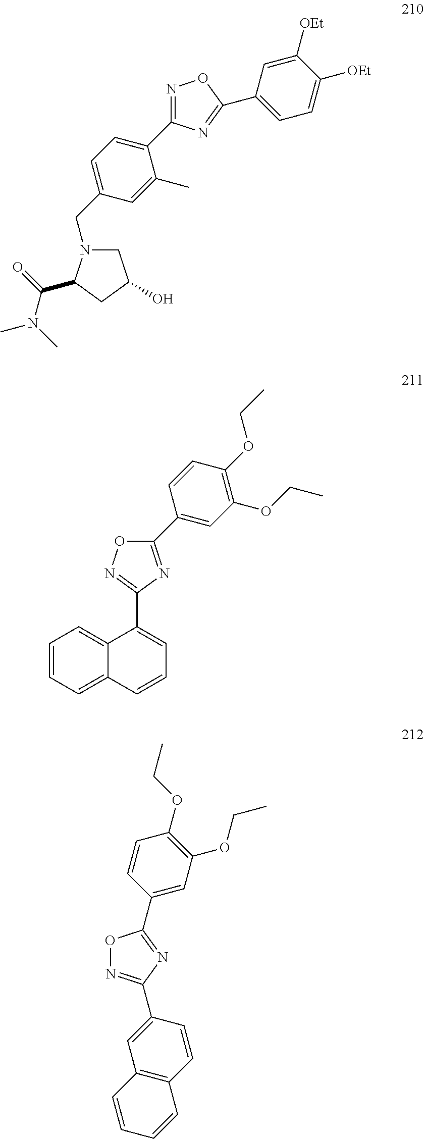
N1=C(C2=CC=C(CN3CC(O)CC3C(=O)N(C)C)C=C2C)N=C(C2=CC=C([OEt])C([OEt])=C2)O1.C1=CC=C2C(=C1)C(C1=NOC(C3=CC(OCC)=C(OCC)C=C3)=N1)=CC=C2.C1=CC2=C(C=C1C1=NOC(C3=CC(OCC)=C(OCC)C=C3)=N1)C=CC=C2
